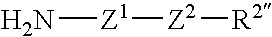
N[Z1][Z2][R2]
